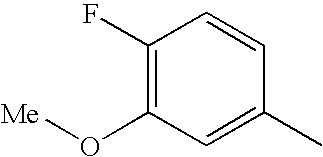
C1(F)=C(O[Me])C=C(C)C=C1
